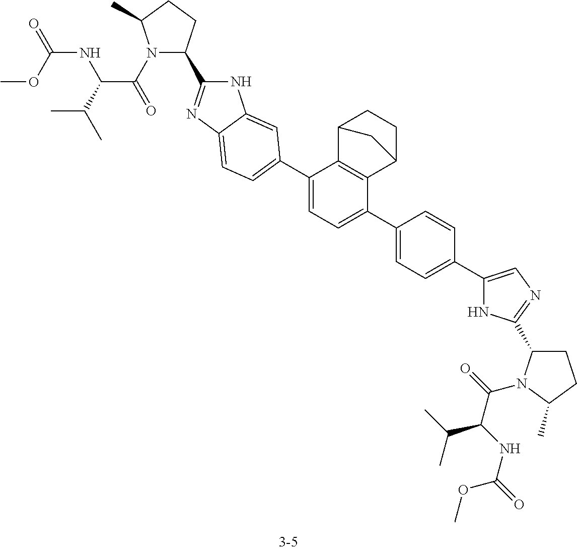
N1(C(C(C(C)C)NC(=O)OC)=O)C(C2=NC3=CC=C(C4=CC=C(C5=CC=C(C6=CN=C(C7CCC(C)N7C(=O)C(NC(=O)OC)C(C)C)N6)C=C5)C5=C4C4CCC5C4)C=C3N2)CCC1C
